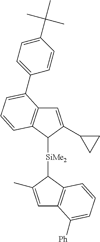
C1=C(C2CC2)C([SiMe2]C2C3=C(C=C2C)C([Ph])=CC=C3)C2=C1C(C1=CC=C(C(C)(C)C)C=C1)=CC=C2
